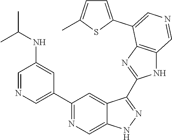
C1(C2=CN=CC(NC(C)C)=C2)=NC=C2C(=C1)C(C1=NC3=C(N1)C=NC=C3C1=CC=C(C)S1)=NN2
